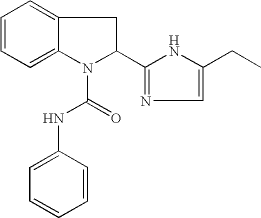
C1=CC=C2C(=C1)CC(C1=NC=C(CC)N1)N2C(=O)NC1=CC=CC=C1
